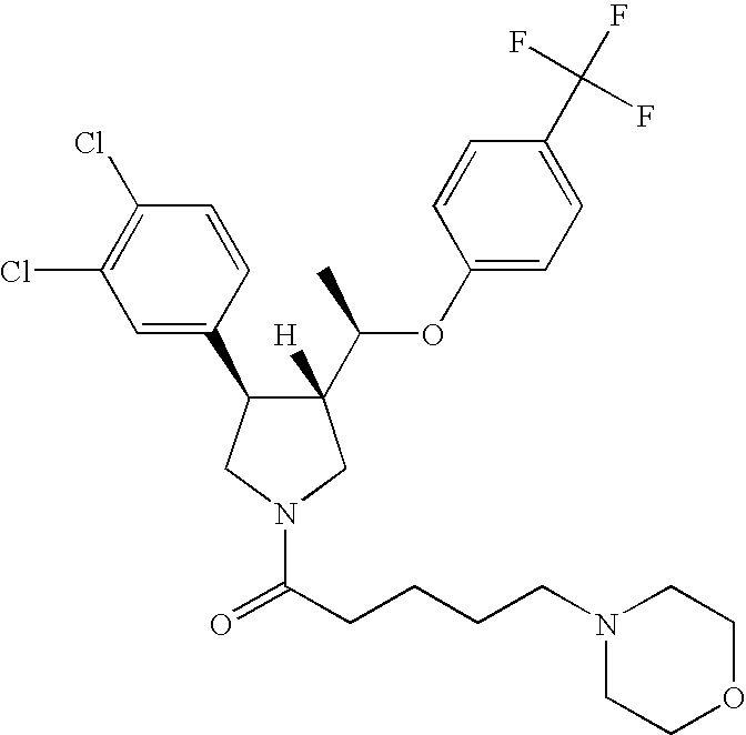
C(CCCCN1CCOCC1)(=O)N1CC(C2=CC(Cl)=C(Cl)C=C2)C(C(C)OC2=CC=C(C(F)(F)F)C=C2)([H])C1
